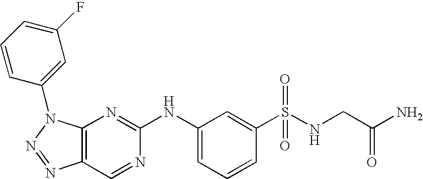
C12=C(N(C3=CC(F)=CC=C3)N=N1)N=C(NC1=CC=CC(S(NCC(N)=O)(=O)=O)=C1)N=C2
